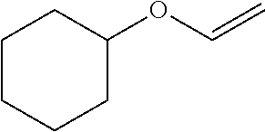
C1C(OC=C)CCCC1
